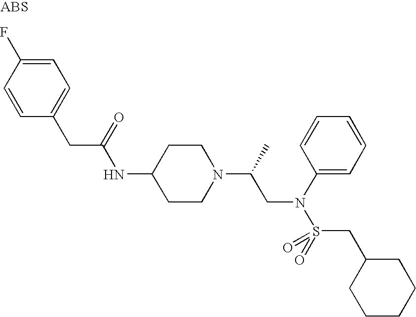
C1=C(F)C=CC(CC(NC2CCN(C(C)CN(S(=O)(CC3CCCCC3)=O)C3=CC=CC=C3)CC2)=O)=C1
